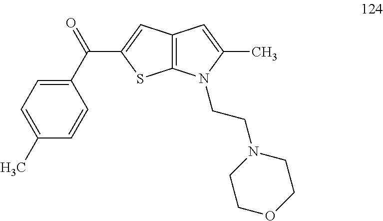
C1(C(=O)C2=CC3=C(S2)N(CCN2CCOCC2)C(C)=C3)=CC=C(C)C=C1
